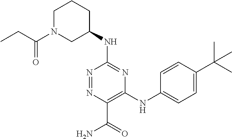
C1(NC2=NC(NC3=CC=C(C(C)(C)C)C=C3)=C(C(=O)N)N=N2)CCCN(C(=O)CC)C1
